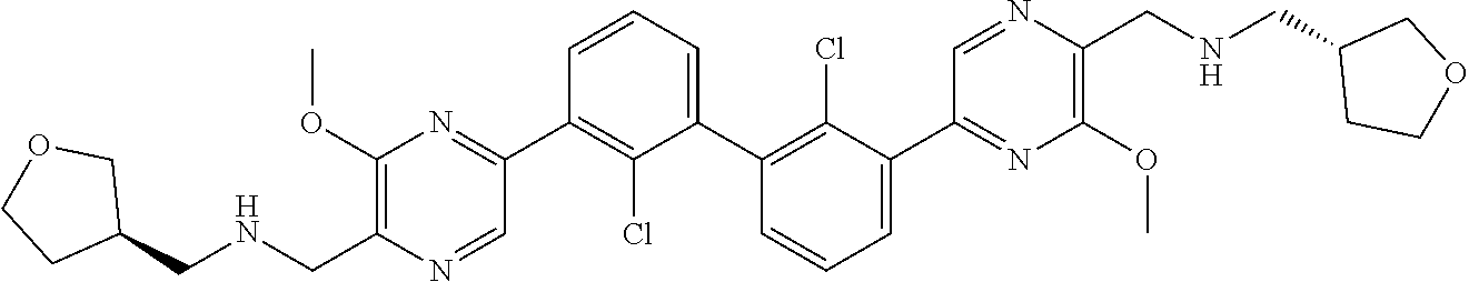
C1(OC)=C(C[HN]CC2COCC2)N=CC(C2=C(Cl)C(C3=C(Cl)C(C4=NC(OC)=C(CNCC5CCOC5)N=C4)=CC=C3)=CC=C2)=N1
